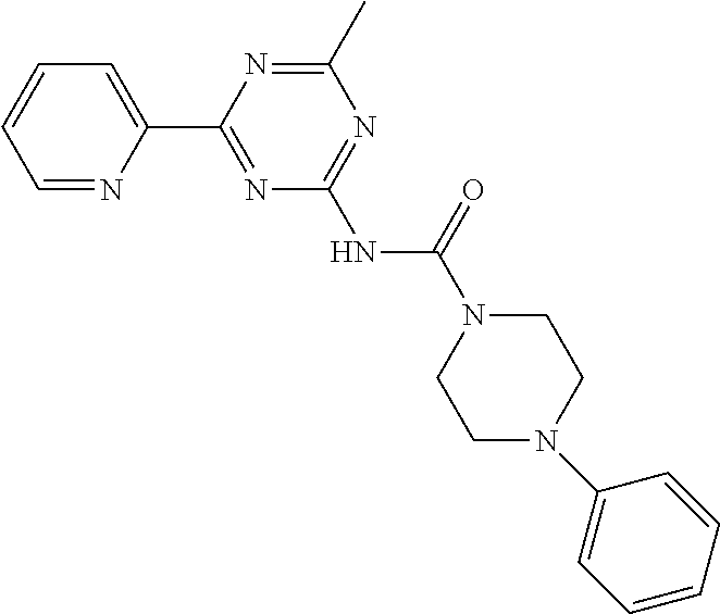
C1=NC(C2=NC(NC(=O)N3CCN(C4=CC=CC=C4)CC3)=NC(C)=N2)=CC=C1
